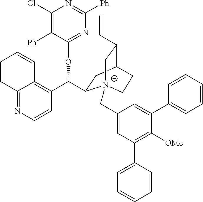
C1(C(OC2=NC([Ph])=NC(Cl)=C2[Ph])C2CC3C(C=C)C[N+]2(CC2=CC(C4=CC=CC=C4)=C([OMe])C(C4=CC=CC=C4)=C2)CC3)=C2C(=NC=C1)C=CC=C2
